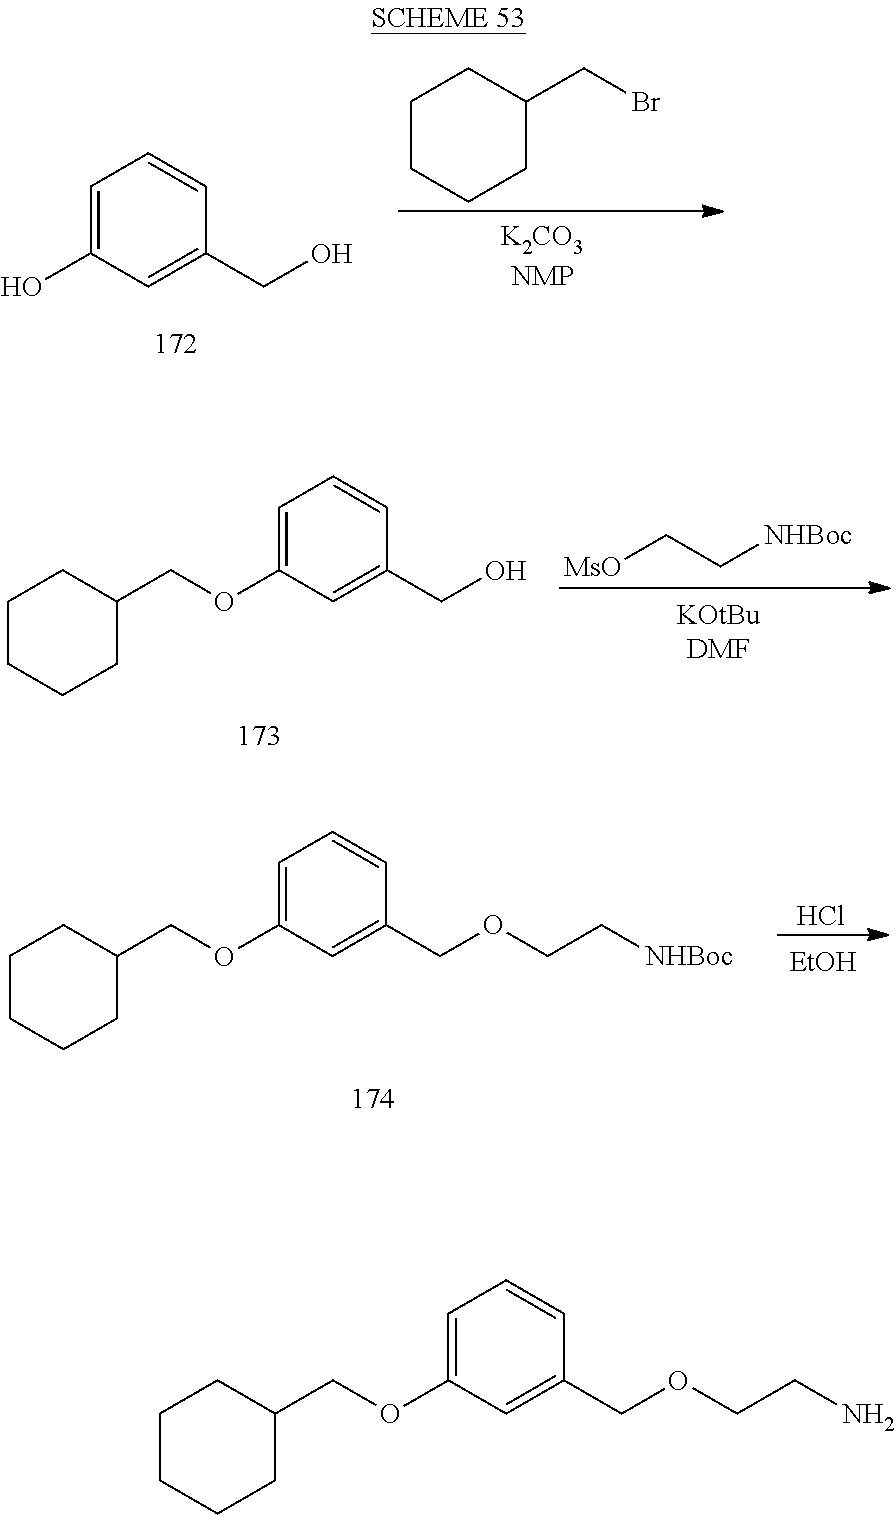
C1=C(O)C=C(CO)C=C1.C1CCCC(CBr)C1.C1=CC(CO)=CC(OCC2CCCCC2)=C1.[MsO]CC[NHBoc].C1=CC(COCC[NHBoc])=CC(OCC2CCCCC2)=C1.Cl.[EtOH].C1=CC(COCCN)=CC(OCC2CCCCC2)=C1
